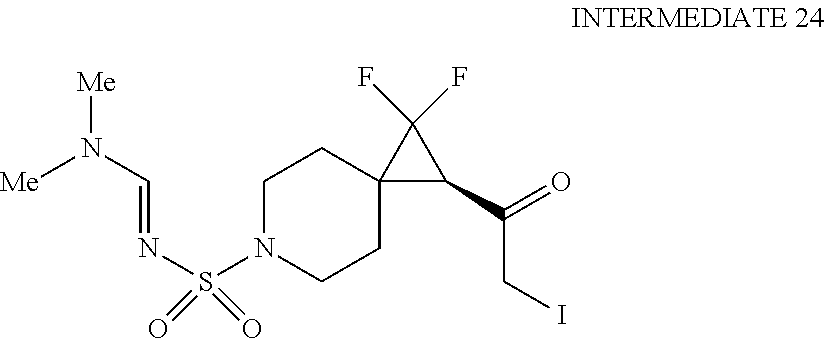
[Me]N(C=NS(N1CCC2(CC1)C(C(CI)=O)C2(F)F)(=O)=O)[Me]
